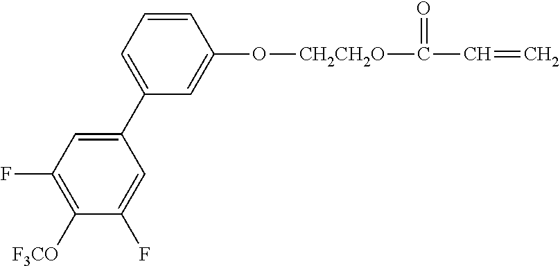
C1=C(C2=CC(F)=C([F3CO])C(F)=C2)C=C(O[CH2CH2O]C(=O)C=C)C=C1
